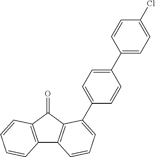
C12=C(C(=O)C3=C1C=CC=C3C1=CC=C(C3=CC=C(Cl)C=C3)C=C1)C=CC=C2
